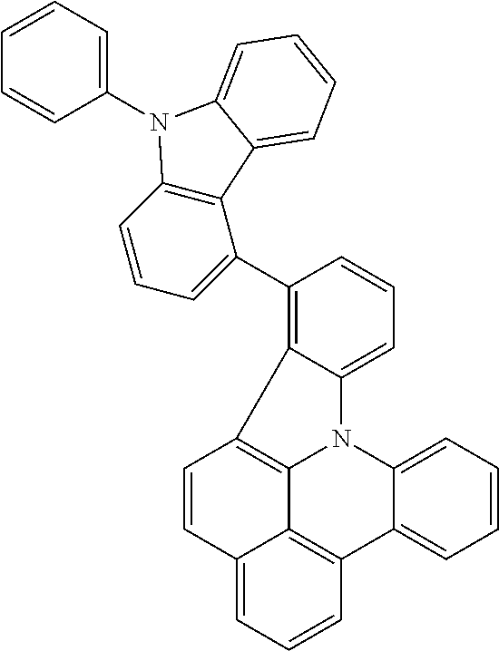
C1=CC=C2C(=C1C1=CC=CC3=C1C1=CC=CC=C1N3C1=CC=CC=C1)C1=C3N2C2=CC=CC=C2C2=C3C(=CC=C2)C=C1
